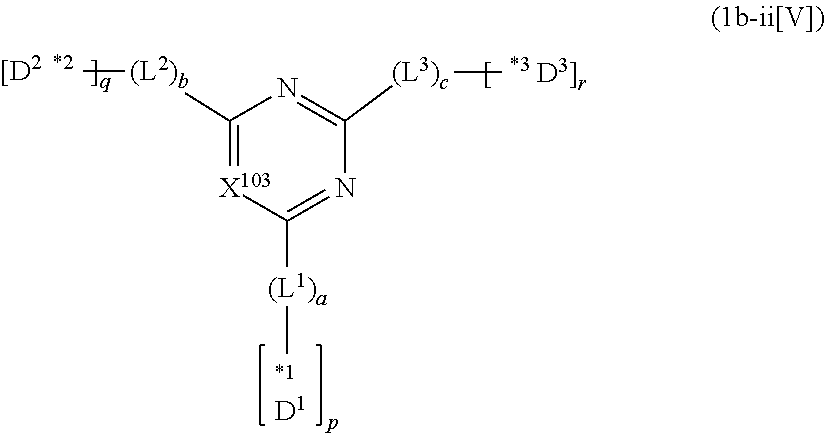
[D1].C[(L2)b]C1=[X103]C([(L1)a]C)=NC([(L3)c]C)=N1
